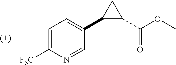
C1C(C(OC)=O)C1C1=CC=C([F3C])N=C1
